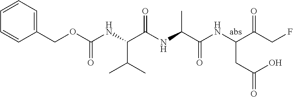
C1(COC(NC(C(NC(C(NC(C(CF)=O)CC(O)=O)=O)C)=O)C(C)C)=O)=CC=CC=C1
